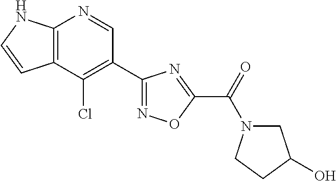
C12=C(C(Cl)=C(C3=NOC(C(=O)N4CC(O)CC4)=N3)C=N1)C=CN2
